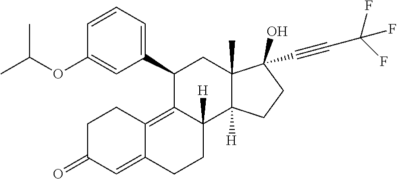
C1(C2=CC=CC(OC(C)C)=C2)C2=C3C(=CC(=O)CC3)CCC2([H])C2([H])C(C)(C1)C(C#CC(F)(F)F)(O)CC2
